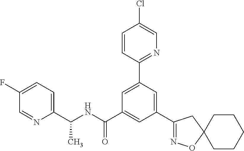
C1(C(NC(C2=CC(C3=NOC4(C3)CCCCC4)=CC(C3=NC=C(Cl)C=C3)=C2)=O)C)=CC=C(F)C=N1
